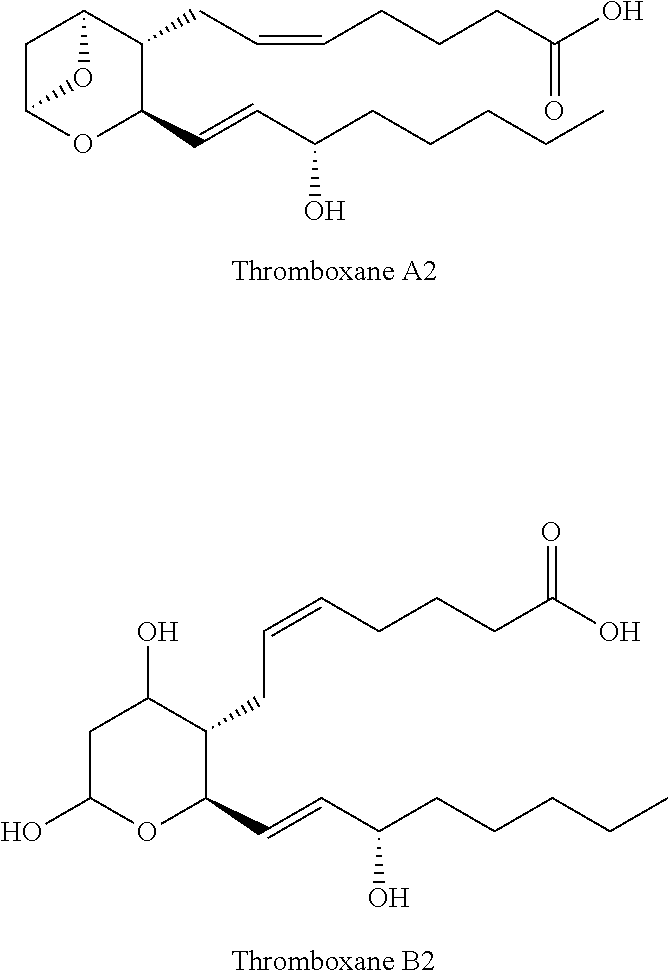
C1C(O)OC(C=CC(CCCCC)O)C(CC=CCCCC(O)=O)C1O.C1C2OC(C=CC(CCCCC)O)C(CC=CCCCC(O)=O)C1O2
